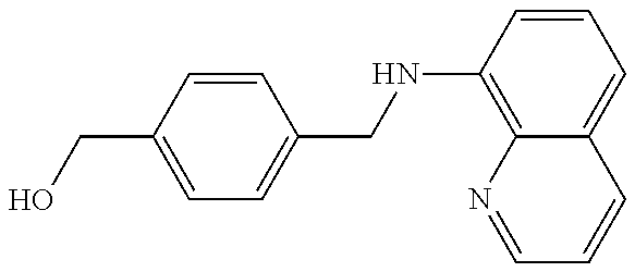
C1=C(CO)C=CC(CNC2=C3C(=CC=C2)C=CC=N3)=C1
